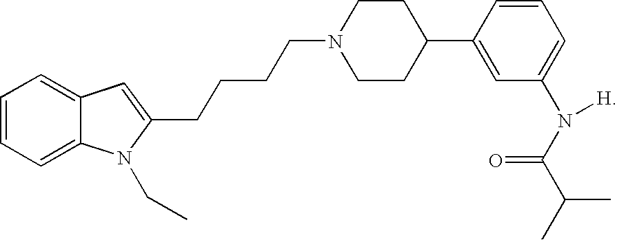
C1=CC=C2C(=C1)C=C(CCCCN1CCC(C3=CC(N(C(C(C)C)=O)[H])=CC=C3)CC1)N2CC
